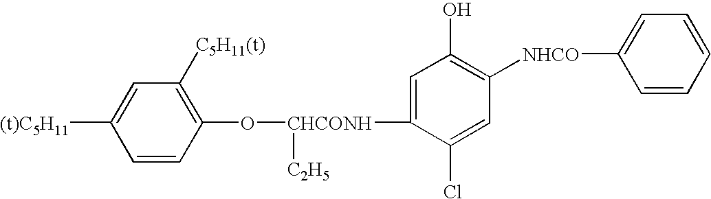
C1=CC(O[CHCONH]([C2H5])C2=CC(O)=C([NHCO]C3=CC=CC=C3)C=C2Cl)=C([C5H11(t)])C=C1[(t)C5H11]
